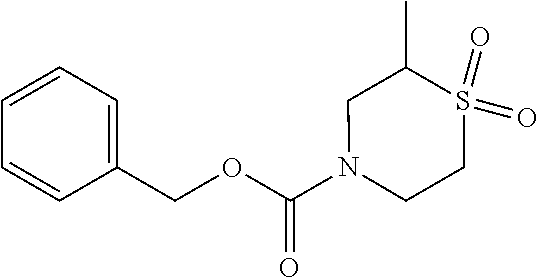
C1(COC(=O)N2CCS(=O)(=O)C(C)C2)=CC=CC=C1
